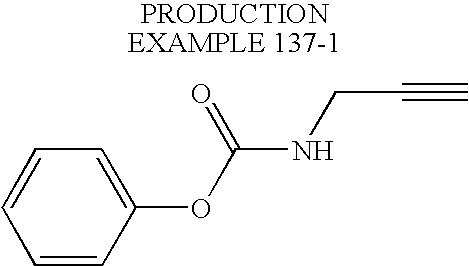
C1=CC(OC(NCC#C)=O)=CC=C1
